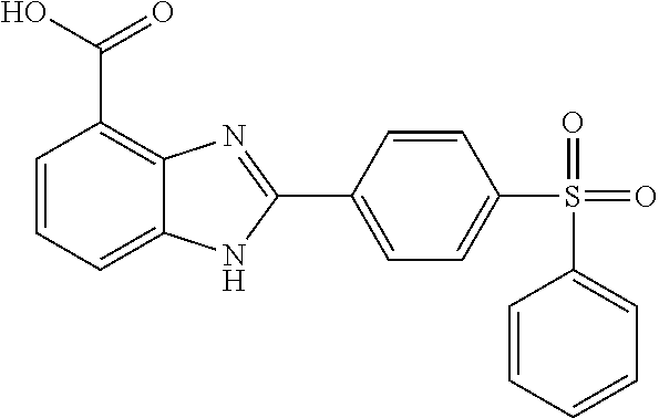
C1=C(C2=NC3=C(C(O)=O)C=CC=C3N2)C=CC(S(=O)(=O)C2=CC=CC=C2)=C1
